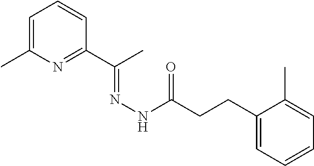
C1=C(C)N=C(C(C)=NNC(=O)CCC2=CC=CC=C2C)C=C1
